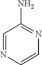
C1=NC=CN=C1N
